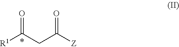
[R1]C(CC([Z])=O)=O
